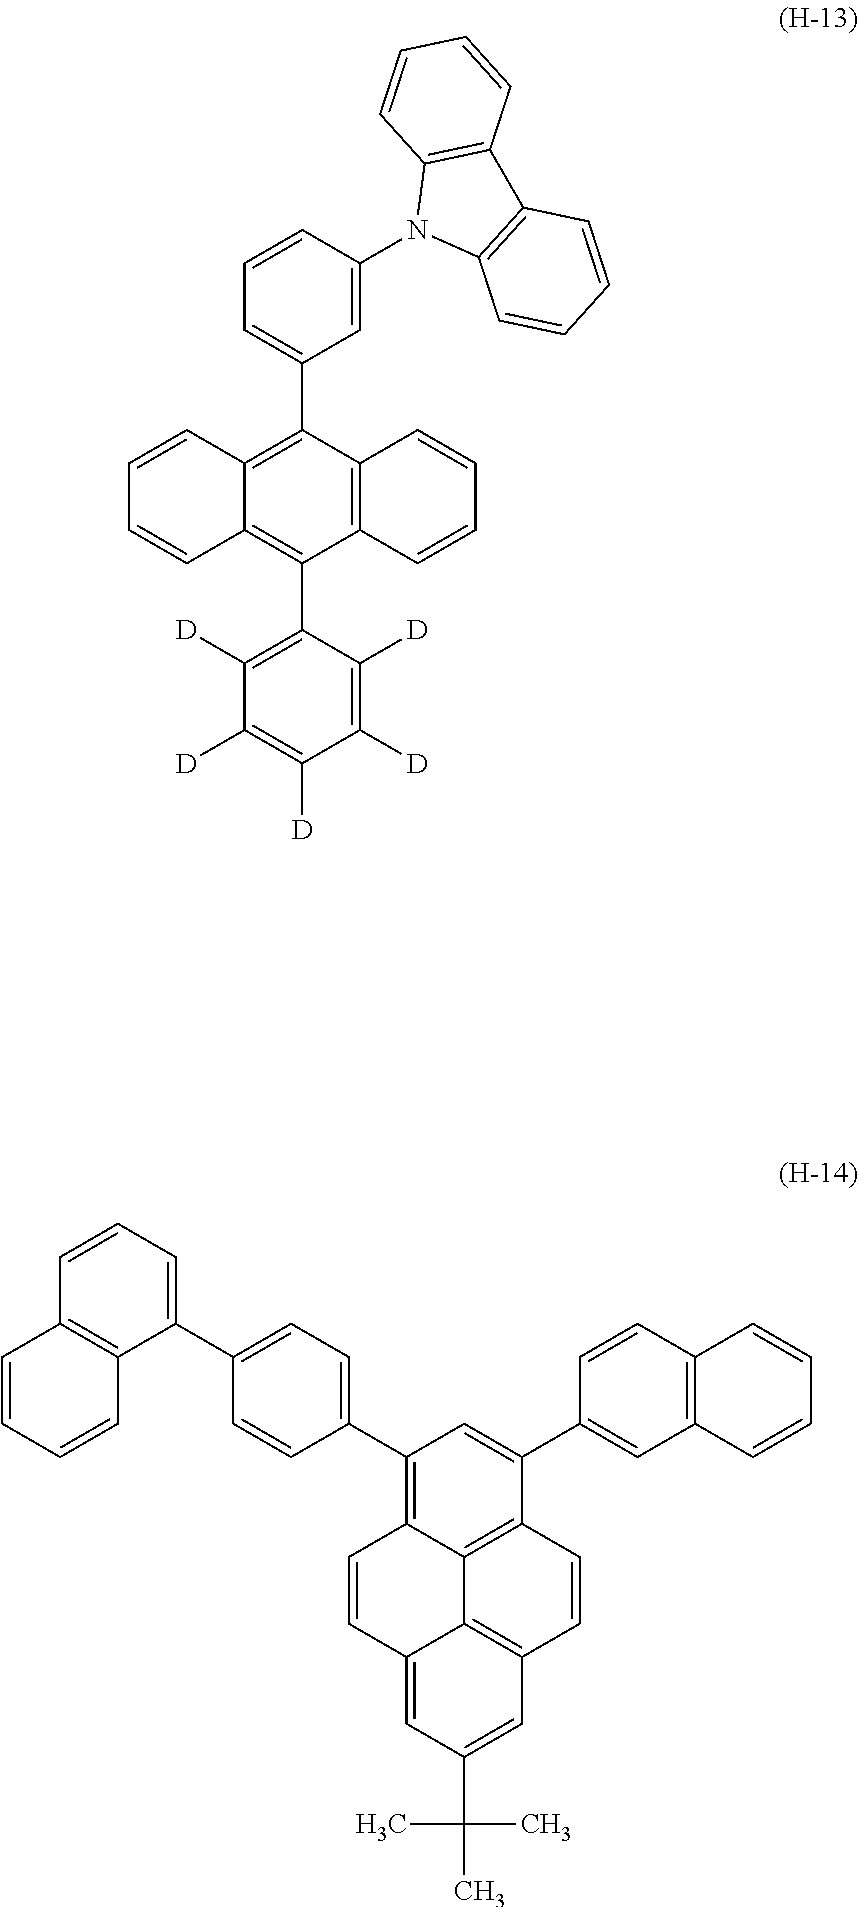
C1([D])=C([D])C(C2=C3C(=C(C4=CC=CC(N5C6=C(C7=C5C=CC=C7)C=CC=C6)=C4)C4=C2C=CC=C4)C=CC=C3)=C([D])C([D])=C1[D].C1(C2=C3C4=C(C(C5=CC6=C(C=C5)C=CC=C6)=C2)C=CC2=C4C(=CC(C(C)(C)C)=C2)C=C3)=CC=C(C2=CC=CC3=C2C=CC=C3)C=C1
